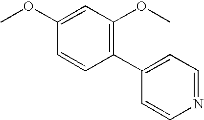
N1=CC=C(C2=C(OC)C=C(OC)C=C2)C=C1
